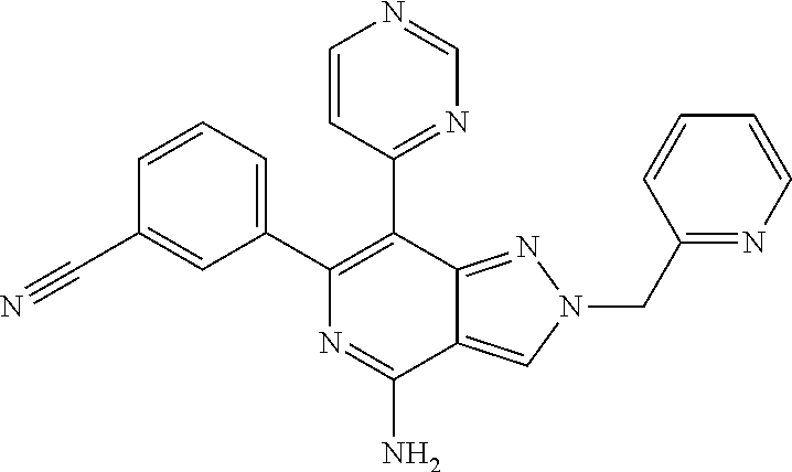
C1(C2=CC=CC(C#N)=C2)=C(C2=NC=NC=C2)C2=NN(CC3=NC=CC=C3)C=C2C(N)=N1
